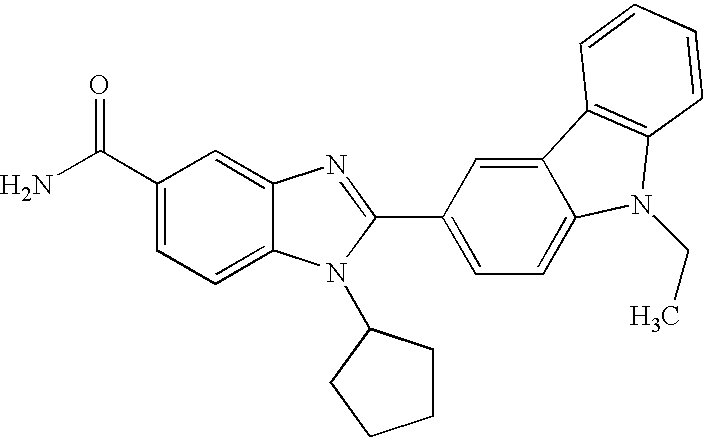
NC(C1=CC=C2C(=C1)N=C(C1=CC=C3C(=C1)C1=C(N3CC)C=CC=C1)N2C1CCCC1)=O
